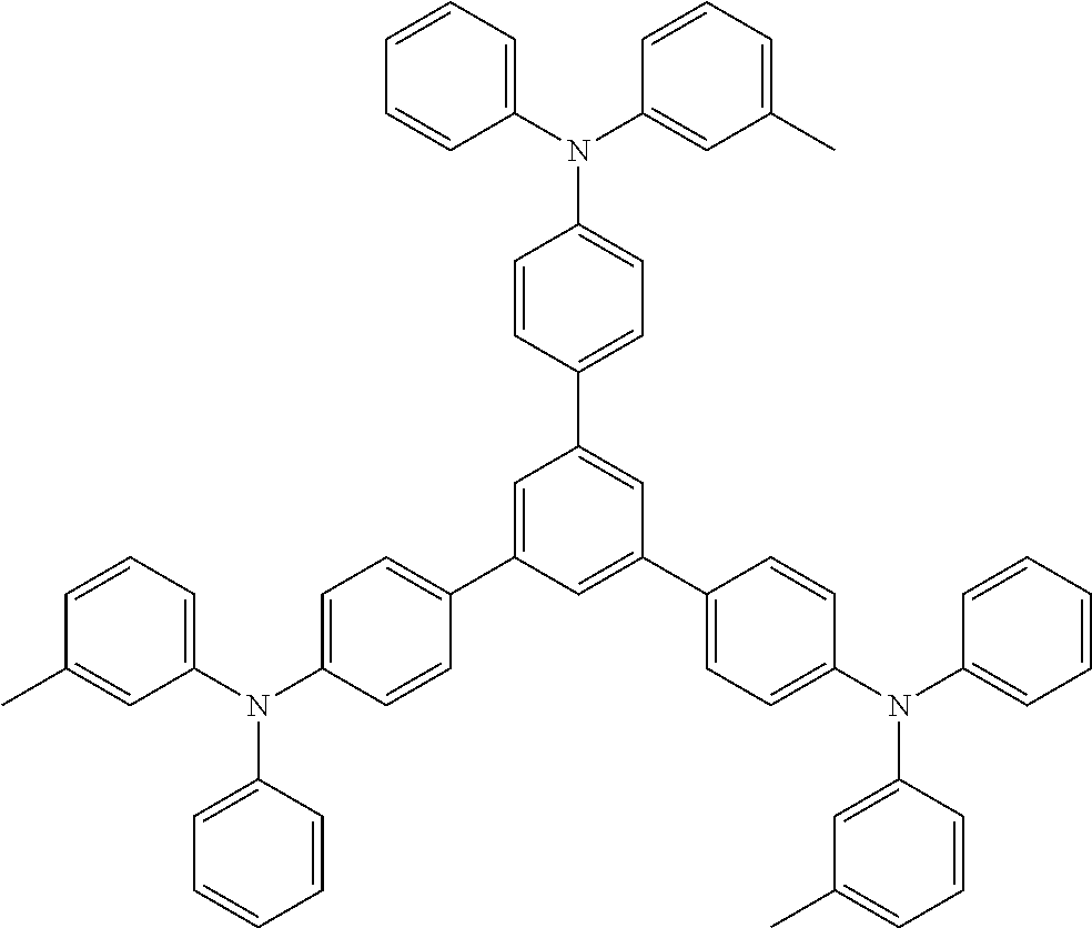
C1=CC=C(N(C2=CC=C(C3=CC(C4=CC=C(N(C5=CC=CC=C5)C5=CC(C)=CC=C5)C=C4)=CC(C4=CC=C(N(C5=CC=CC=C5)C5=CC(C)=CC=C5)C=C4)=C3)C=C2)C2=CC=CC=C2)C=C1C
